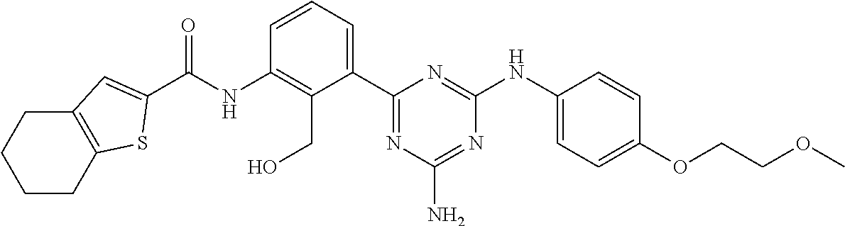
N(C1=C(CO)C(C2=NC(N)=NC(NC3=CC=C(OCCOC)C=C3)=N2)=CC=C1)C(C1=CC2=C(CCCC2)S1)=O
